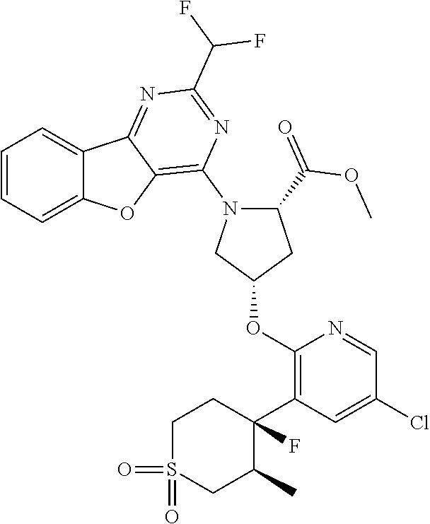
C1=CC=C2C(=C1)C1=NC(C(F)F)=NC(N3C(C(=O)OC)CC(OC4=C(C5(F)CCS(=O)(=O)CC5C)C=C(Cl)C=N4)C3)=C1O2
